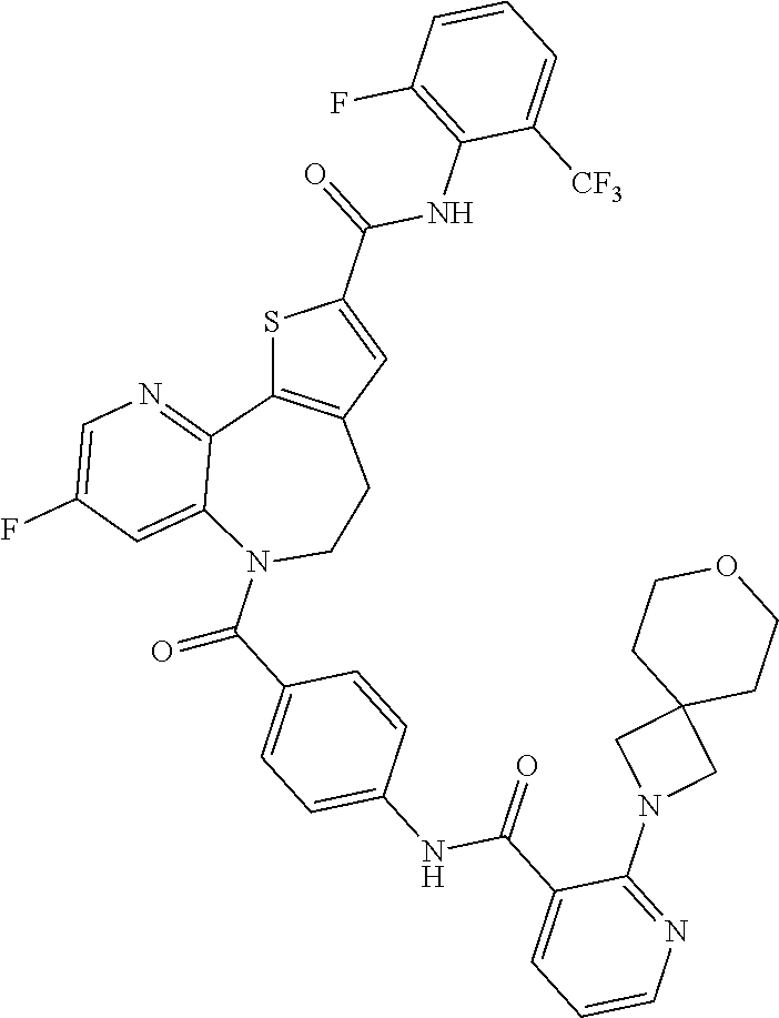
S1C2=C(C=C1C(NC1=C(F)C=CC=C1[CF3])=O)CCN(C(=O)C1=CC=C(NC(=O)C3=CC=CN=C3N3CC4(C3)CCOCC4)C=C1)C1=CC(F)=CN=C21
